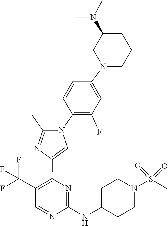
C1C(NC2=NC(C3=CN(C4=C(F)C=C(N5CCCC(N(C)C)C5)C=C4)C(C)=N3)=C(C(F)(F)F)C=N2)CCN(S(=O)(=O)C)C1
